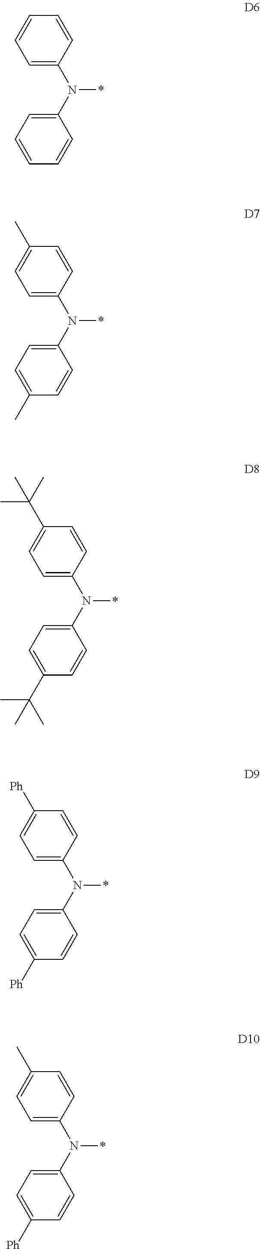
C1=C(N(C2=CC=CC=C2)*)C=CC=C1.C1=C(N(C2=CC=C(C)C=C2)*)C=CC(C)=C1.C1=C(N(C2=CC=C(C(C)(C)C)C=C2)*)C=CC(C(C)(C)C)=C1.C1=C(N(C2=CC=C([Ph])C=C2)*)C=CC([Ph])=C1.C1=C(N(C2=CC=C([Ph])C=C2)*)C=CC(C)=C1
